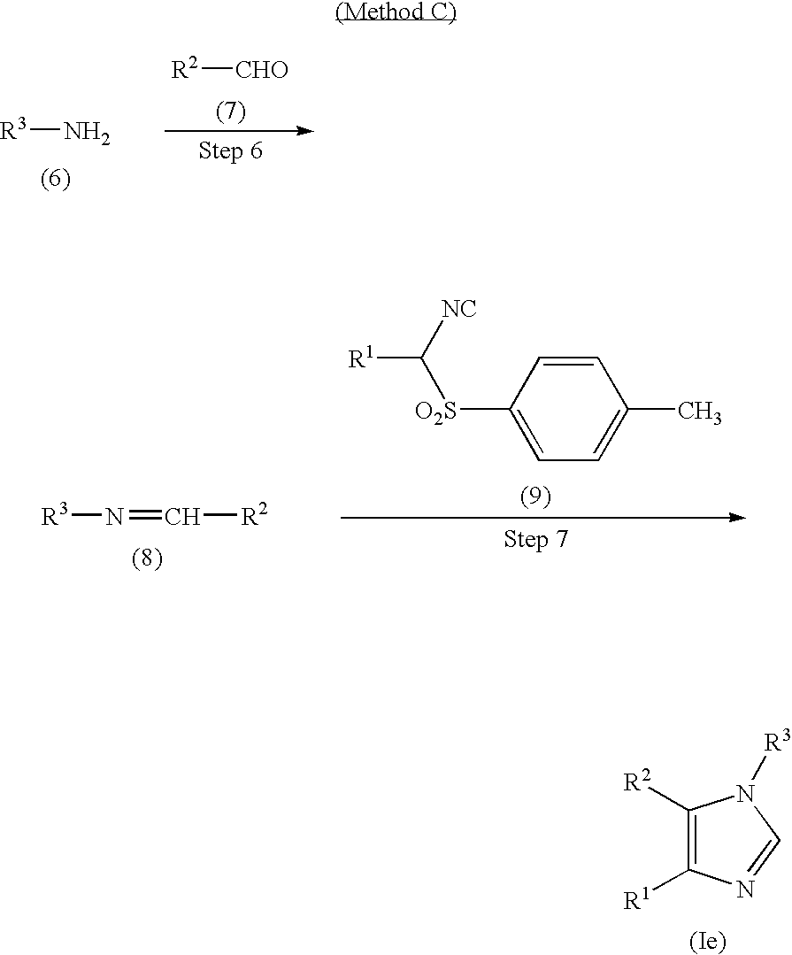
C1([R2])=C([R1])N=CN1[R3].[R3]N.[R2][CHO].[R3]N=C[R2].C1([O2S]C([R1])[NC])=CC=C(C)C=C1
